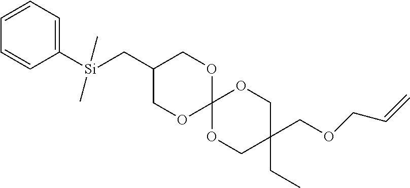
C1(C[Si](C2=CC=CC=C2)(C)C)COC2(OC1)OCC(COCC=C)(CC)CO2
